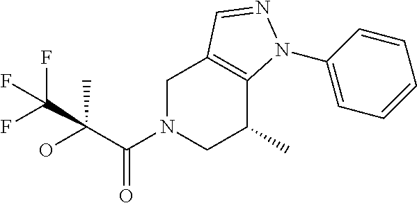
C1N(C(C(O)(C)C(F)(F)F)=O)CC(C)C2=C1C=NN2C1=CC=CC=C1
